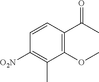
C1(OC)=C(C(C)=O)C=CC([O2N])=C1C
